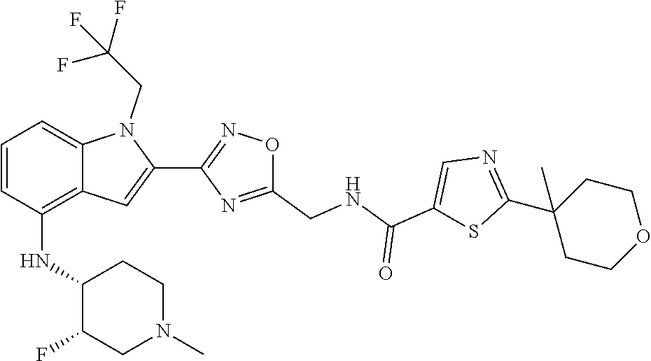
N1=C(C2(C)CCOCC2)SC(C(=O)NCC2=NC(C3=CC4=C(NC5C(F)CN(C)CC5)C=CC=C4N3CC(F)(F)F)=NO2)=C1
